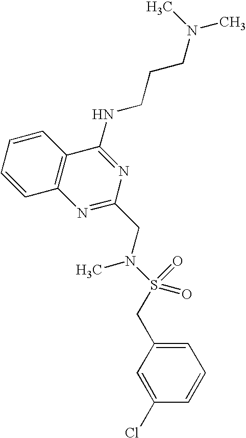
C1=CC=CC2=C1N=C(CN(S(CC1=CC=CC(Cl)=C1)(=O)=O)C)N=C2NCCCN(C)C
